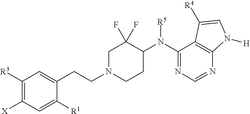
C1([R3])=C([X])C=C([R1])C(CCN2CCC(N(C3=NC=NC4=C3C([R4])=CN4[H])[R5])C(F)(F)C2)=C1
